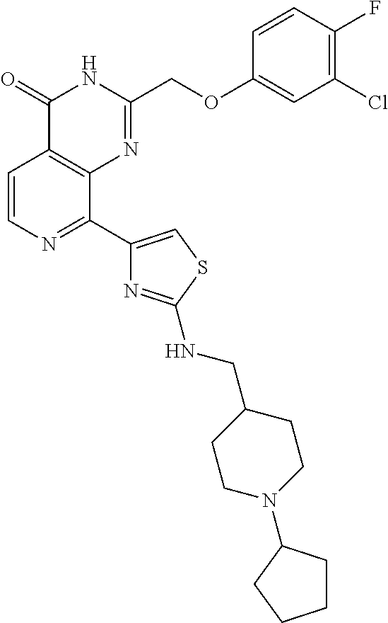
C1=CN=C(C2=CSC(NCC3CCN(C4CCCC4)CC3)=N2)C2=C1C(=O)NC(COC1=CC(Cl)=C(F)C=C1)=N2
